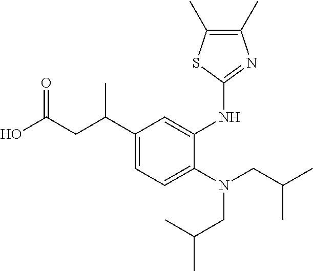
OC(CC(C1=CC=C(N(CC(C)C)CC(C)C)C(NC2=NC(C)=C(C)S2)=C1)C)=O
